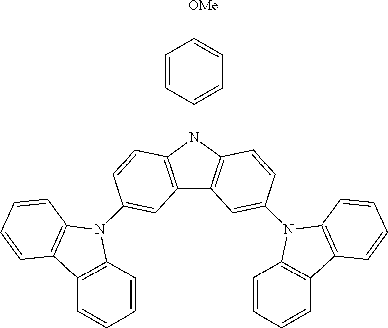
C1=CC(N2C3=C(C4=C2C=CC(N2C5=C(C=CC=C5)C5=C2C=CC=C5)=C4)C=C(N2C4=C(C=CC=C4)C4=C2C=CC=C4)C=C3)=CC=C1[OMe]
